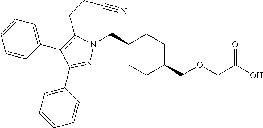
C1(CN2N=C(C3=CC=CC=C3)C(C3=CC=CC=C3)=C2CCC#N)CCC(COCC(O)=O)CC1
